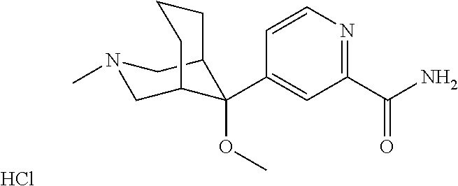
C1(C(N)=O)=NC=CC(C2(OC)C3CN(C)CC2CCC3)=C1.Cl
